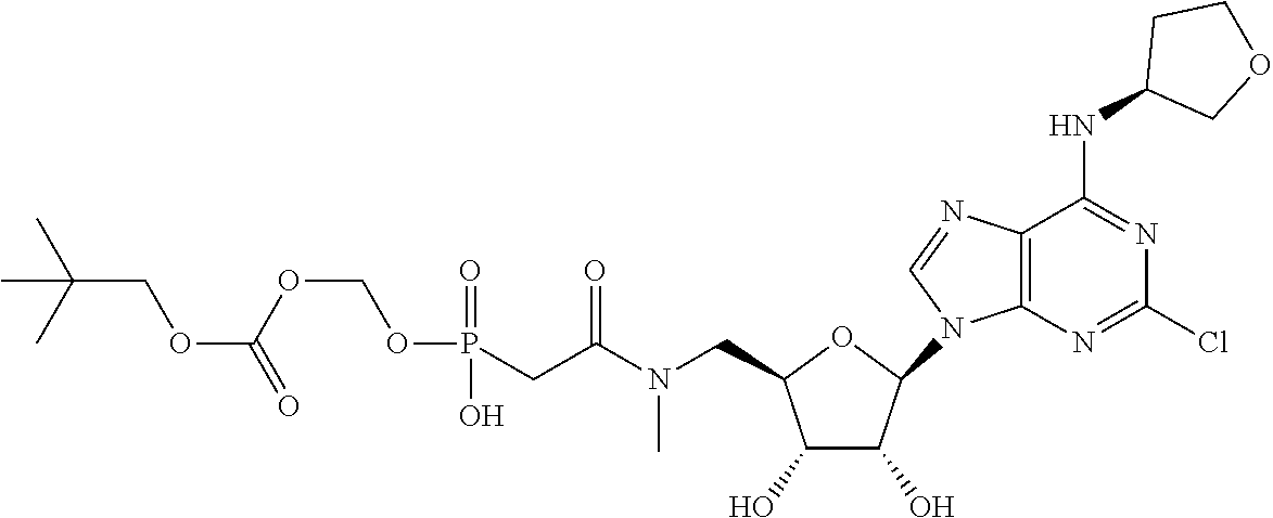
O1C(CN(C(CP(=O)(O)OCOC(=O)OCC(C)(C)C)=O)C)C(O)C(O)C1N1C=NC2=C1N=C(Cl)N=C2NC1COCC1
